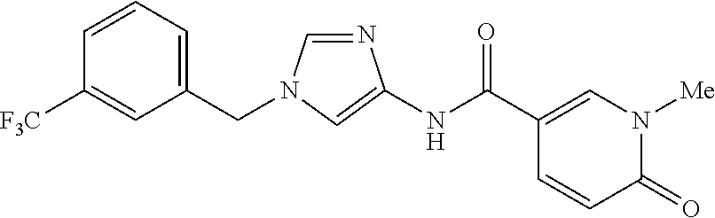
C1(CN2C=NC(NC(C3=CN([Me])C(=O)C=C3)=O)=C2)=CC=CC([F3C])=C1
